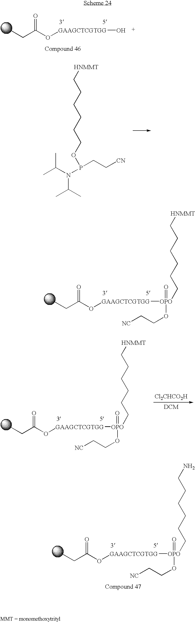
CCC(=O)O[GAAGCTCGTGG]O.[HNMMT]CCCCCCOP(CC[CN])N(C(C)C)C(C)C.CCC(=O)O[GAAGCTCGTGG][OPO](=O)(OCC[NC])CCCCCC[HNMMT].CCC(=O)O[GAAGCTCGTGG][OPO](=O)(OCC[NC])CCCCCC[HNMMT].[Cl2CHCO2H].CCC(=O)O[GAAGCTCGTGG][OPO](=O)(OCC[NC])CCCCCCN
